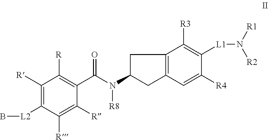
C1([R])=C([L2]B)C([R])=C([R])C(C(N([R8])C2CC3=C(C2)C=C([R4])C([L1]N([R1])[R2])=C3[R3])=O)=C1[R]
